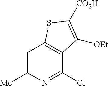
N1=C(Cl)C2=C(C=C1[Me])SC([CO2H])=C2[OEt]
